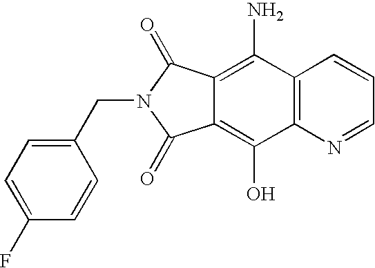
C1(CN2C(=O)C3=C(O)C4=C(C(N)=C3C2=O)C=CC=N4)=CC=C(F)C=C1
